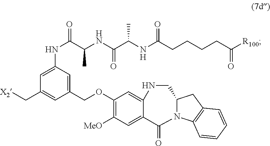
C1([MeO])=C(OCC2=CC(NC(C(NC(C(NC(CCCCC([R100])=O)=O)C)=O)C)=O)=CC(C[X2])=C2)C=C2NCC3CC4=C(C=CC=C4)N3C(=O)C2=C1
